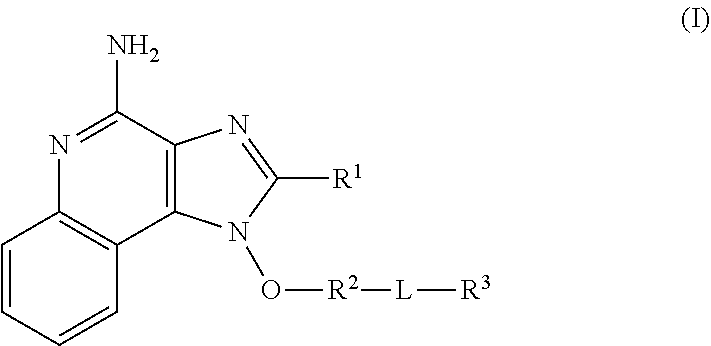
C12=C(N(O[R2][L][R3])C([R1])=N1)C1=C(N=C2N)C=CC=C1
